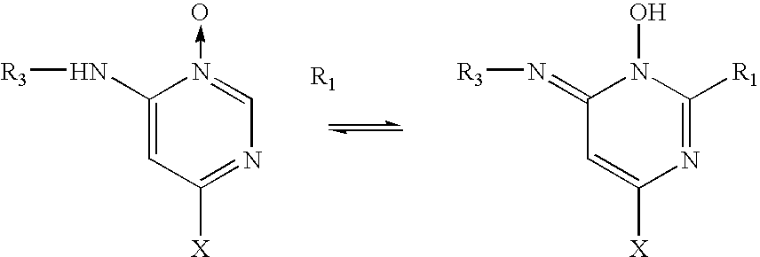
C1(N[R3])=CC([X])=NC=N1->O.C1(=N[R3])C=C([X])N=C([R1])N1O
